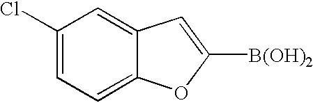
C12=CC=C(Cl)C=C1C=C([B(OH)2])O2
